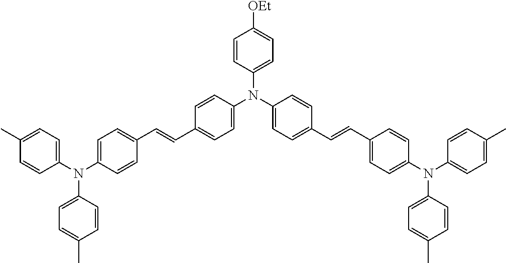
C1(N(C2=CC=C(C=CC3=CC=C(N(C4=CC=C(C)C=C4)C4=CC=C(C)C=C4)C=C3)C=C2)C2=CC=C(C=CC3=CC=C(N(C4=CC=C(C)C=C4)C4=CC=C(C)C=C4)C=C3)C=C2)=CC=C([OEt])C=C1
